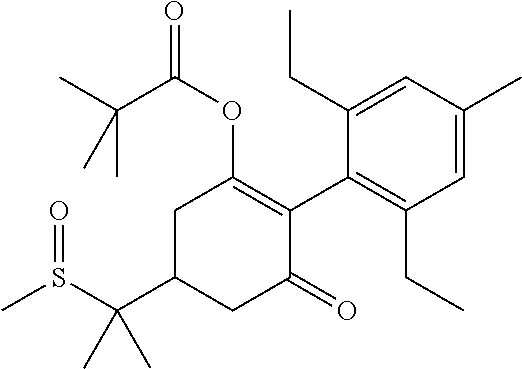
C1(C(S(C)=O)(C)C)CC(=O)C(C2=C(CC)C=C(C)C=C2CC)=C(OC(C(C)(C)C)=O)C1
